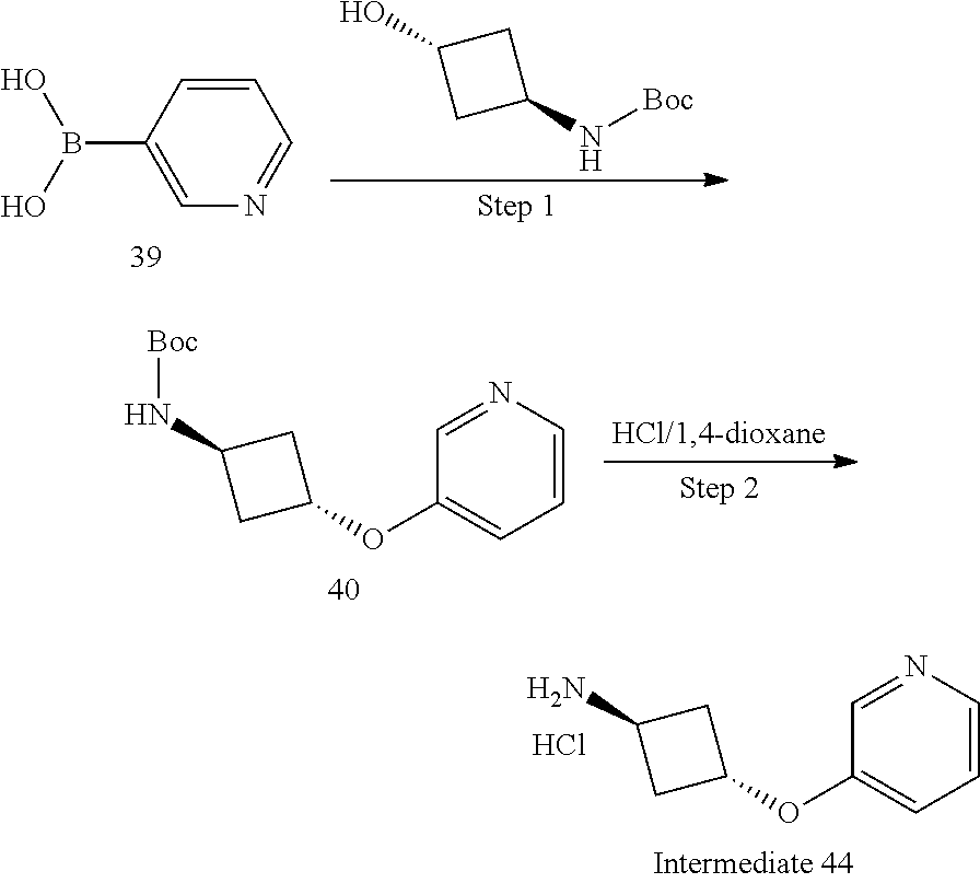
C1=C(OC2CC(N)C2)C=NC=C1.Cl.C1=NC=C(B(O)O)C=C1.C1C(N[Boc])CC1O.C1=NC=CC=C1OC1CC(N[Boc])C1
